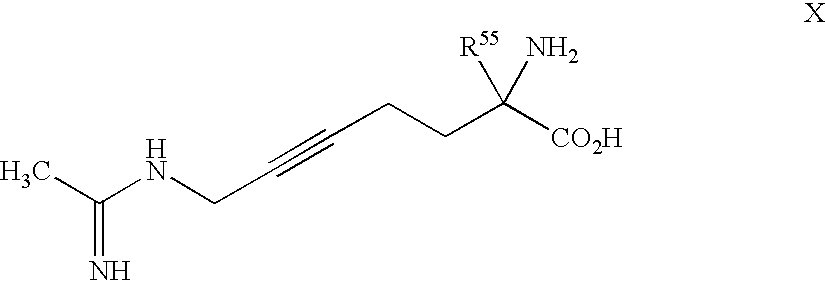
C(NCC#CCCC([CO2H])([R55])N)(C)=N
